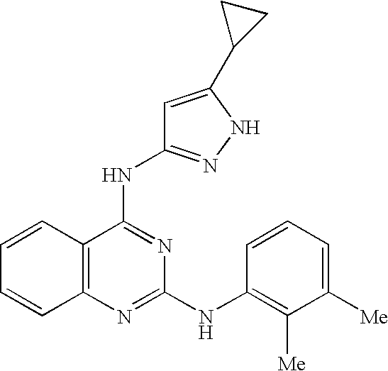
C1=CC2=C(C=C1)N=C(NC1=C([Me])C([Me])=CC=C1)N=C2NC1=NNC(C2CC2)=C1
